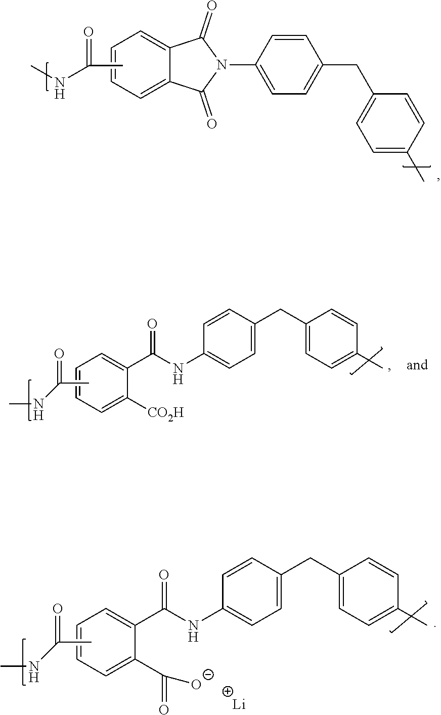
C1=CC=C2C(=C1)C(=O)N(C1=CC=C(CC3=CC=C(C)C=C3)C=C1)C2=O.CC(=O)NC.CNC(C)=O.C1=CC=C([CO2H])C(C(NC2=CC=C(CC3=CC=C(C)C=C3)C=C2)=O)=C1.CNC(C)=O.C1=CC=C(C(=O)[O-])C(C(NC2=CC=C(CC3=CC=C(C)C=C3)C=C2)=O)=C1.[Li]
